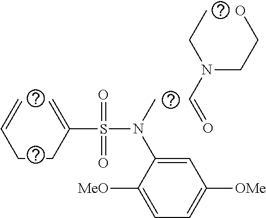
C=C(CCC=C)S(=O)(=O)N(C)C1=CC([OMe])=CC=C1[MeO].C(N(CCO)CC)=O
